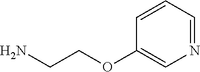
NCCOC1=CN=CC=C1
